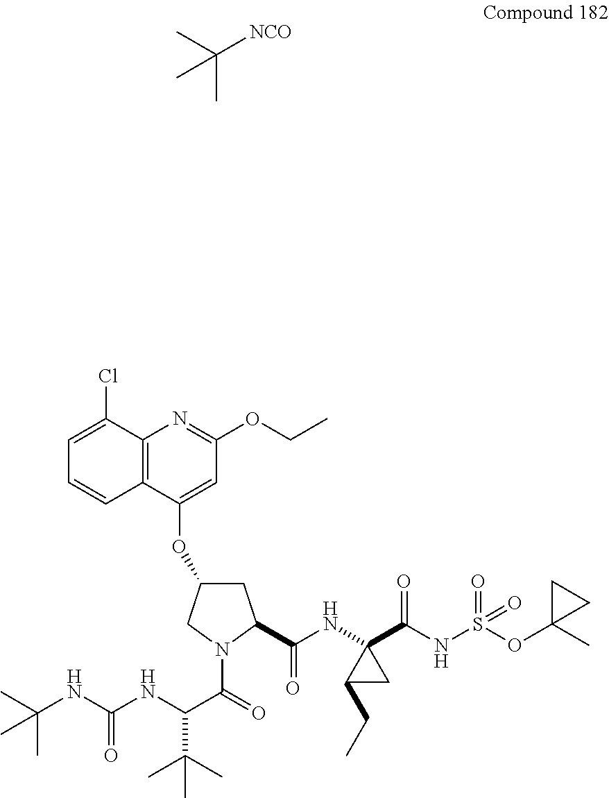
CC([NCO])(C)C.C1=C(Cl)C2=C(C=C1)C(OC1CC(C(=O)NC3(C(NS(=O)(=O)OC4(C)CC4)=O)CC3CC)N(C(C(NC(NC(C)(C)C)=O)C(C)(C)C)=O)C1)=CC(OCC)=N2
